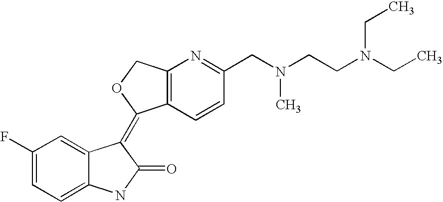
C1(F)=CC=C2C(=C1)C(=C1C3=C(CO1)N=C(CN(CCN(CC)CC)C)C=C3)C(=O)N2
